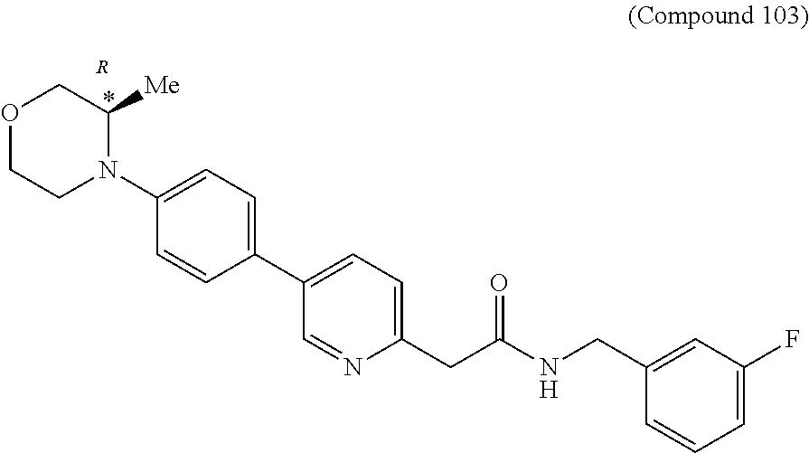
[R].C1(C2=CC=C(CC(NCC3=CC(F)=CC=C3)=O)N=C2)=CC=C(N2CCOCC2[Me])C=C1
